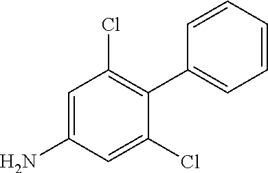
C1=CC(C2=C(Cl)C=C(N)C=C2Cl)=CC=C1
